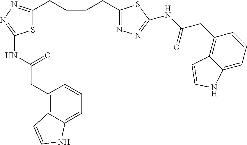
C12=C(CC(NC3=NN=C(CCCCC4=NN=C(NC(CC5=C6C(=CC=C5)NC=C6)=O)S4)S3)=O)C=CC=C1NC=C2
